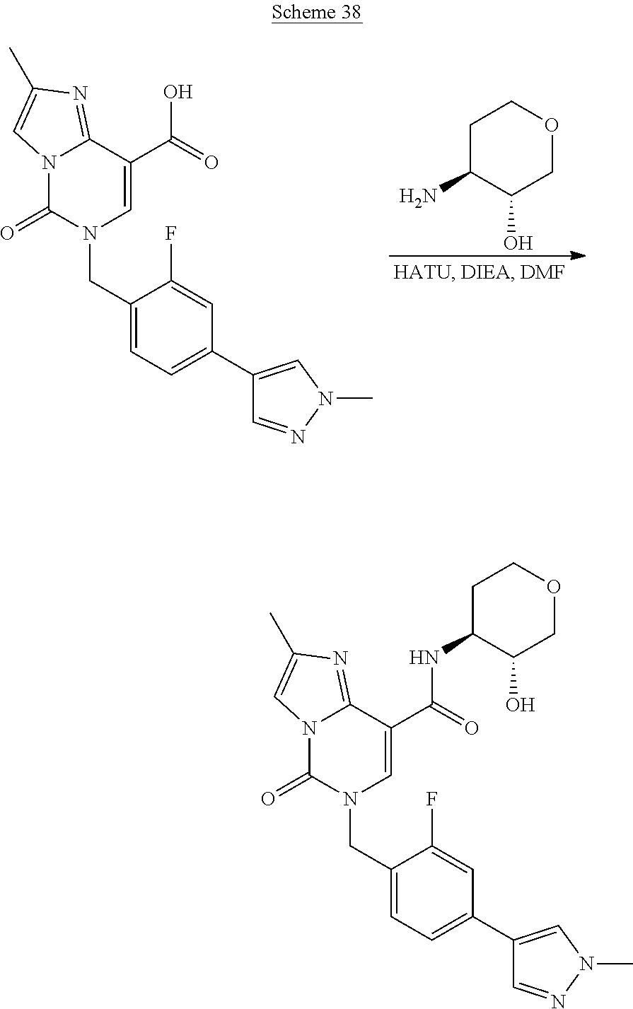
C1(CN2C(=O)N3C(=NC(C)=C3)C(C(=O)NC3C(O)COCC3)=C2)=CC=C(C2=CN(C)N=C2)C=C1F.C1(CN2C(=O)N3C(=NC(C)=C3)C(C(=O)O)=C2)=CC=C(C2=CN(C)N=C2)C=C1F.C1C(N)C(O)COC1
